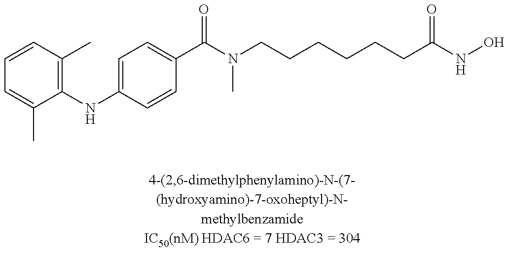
C1=CC(C)=C(NC2=CC=C(C(N(CCCCCCC(NO)=O)C)=O)C=C2)C(C)=C1
